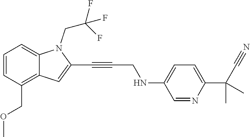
C1=CC(COC)=C2C(=C1)N(CC(F)(F)F)C(C#CCNC1=CC=C(C(C)(C)C#N)N=C1)=C2
